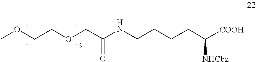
C(C([NHCbz])[COOH])CCCNC(=O)COCCOC
